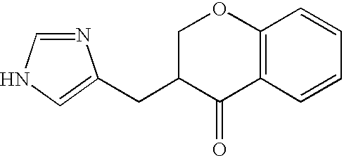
N1=CNC=C1CC1C(=O)C2=C(OC1)C=CC=C2
